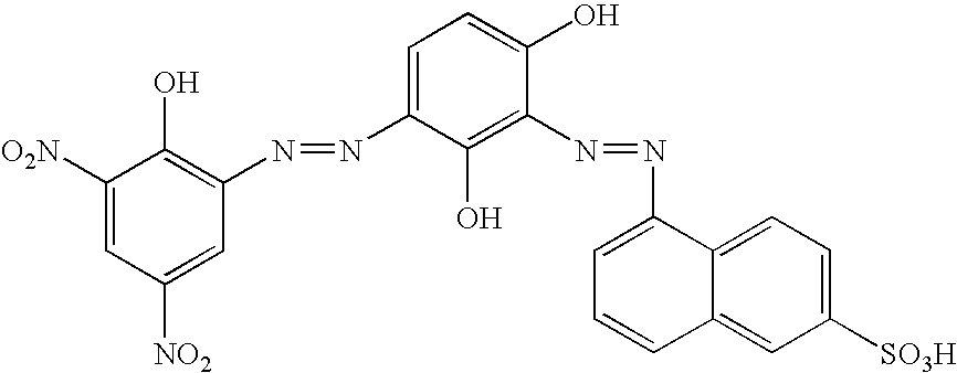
C1([O2N])=CC([NO2])=CC(N=NC2=CC=C(O)C(N=NC3=CC=CC4=CC([SO3H])=CC=C34)=C2O)=C1O
